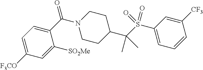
C1=C([F3CO])C=C([SO2Me])C(C(N2CCC(C(S(C3=CC=CC([CF3])=C3)(=O)=O)(C)C)CC2)=O)=C1
